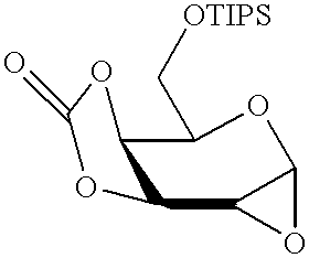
C12C3OC3OC(C[OTIPS])C1OC(=O)O2
